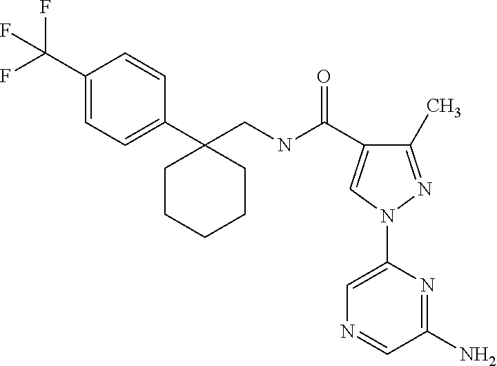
C1(C)=NN(C2=CN=CC(N)=N2)C=C1C(NCC1(C2=CC=C(C(F)(F)F)C=C2)CCCCC1)=O
